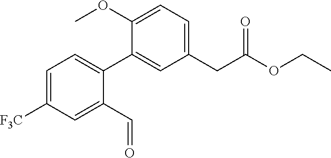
C1=C([F3C])C=C(C=O)C(C2=CC(CC(OCC)=O)=CC=C2OC)=C1
